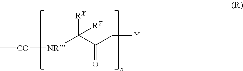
[CO]([NR]C(C(C[Y])=O)([RX])[RY])C
